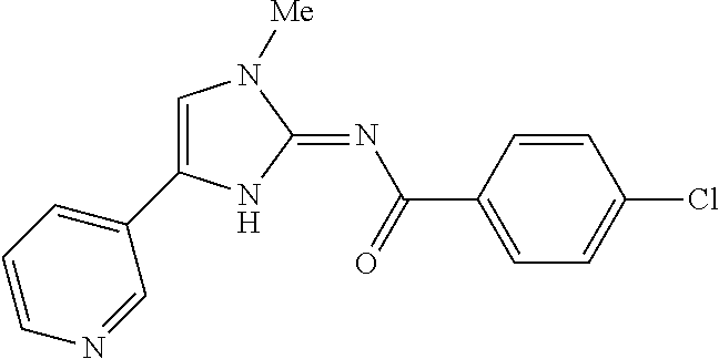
C1=C(C2=CC=CN=C2)NC(=NC(=O)C2=CC=C(Cl)C=C2)N1[Me]
